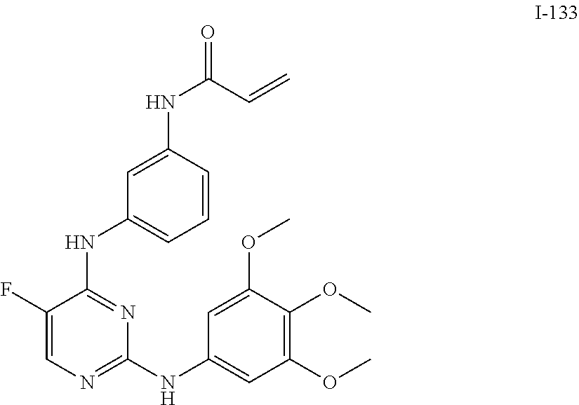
C1(F)=CN=C(NC2=CC(OC)=C(OC)C(OC)=C2)N=C1NC1=CC=CC(NC(=O)C=C)=C1
